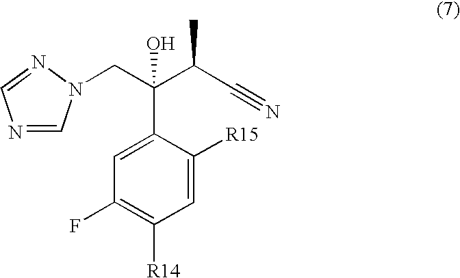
C1=C(C(C(C#N)C)(O)CN2C=NC=N2)C([R15])=CC([R14])=C1F
